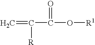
C=C(C(O[R1])=O)[R]
